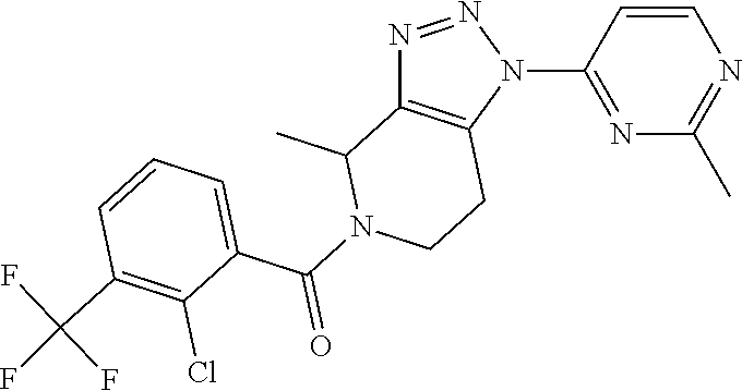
N1=NN(C2=NC(C)=NC=C2)C2=C1C(C)N(C(=O)C1=CC=CC(C(F)(F)F)=C1Cl)CC2
